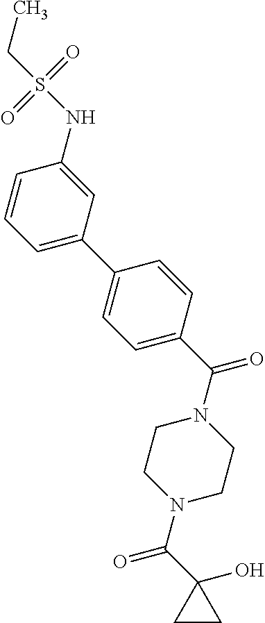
C1=C(C2=CC=C(C(=O)N3CCN(C(=O)C4(O)CC4)CC3)C=C2)C=C(NS(=O)(=O)CC)C=C1
